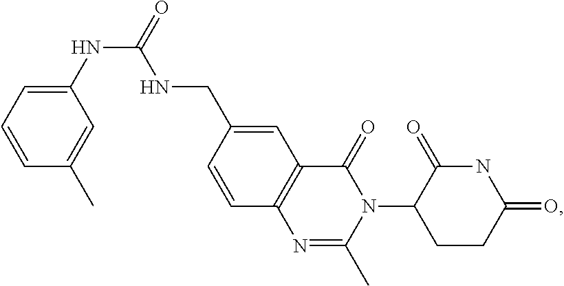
C12=C(C=C(CNC(NC3=CC=CC(C)=C3)=O)C=C1)C(=O)N(C1CCC(=O)NC1=O)C(C)=N2
